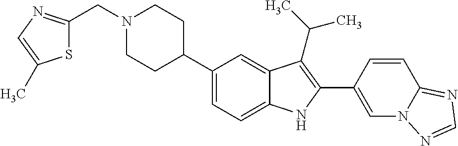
N1(CC2=NC=C(C)S2)CCC(C2=CC=C3C(=C2)C(C(C)C)=C(C2=CN4C(=NC=N4)C=C2)N3)CC1
